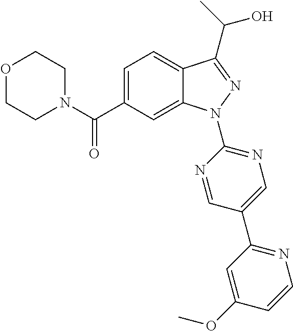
C1N(C(C2=CC=C3C(=C2)N(C2=NC=C(C4=NC=CC(OC)=C4)C=N2)N=C3C(C)O)=O)CCOC1
